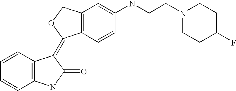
C1=CC2=C(C=C1)NC(=O)C2=C1C2=C(CO1)C=C(NCCN1CCC(F)CC1)C=C2
